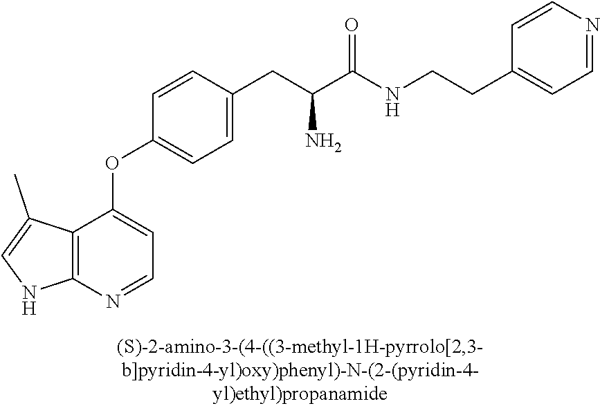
C1=CC(CC(C(NCCC2=CC=NC=C2)=O)N)=CC=C1OC1=CC=NC2=C1C(C)=CN2
